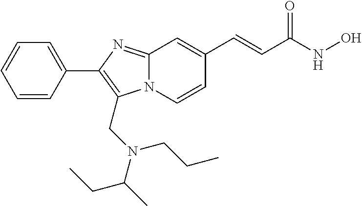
N12C(=NC(C3=CC=CC=C3)=C1CN(C(C)CC)CCC)C=C(C=CC(NO)=O)C=C2
